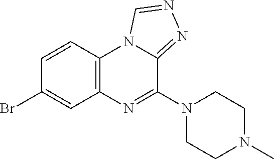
C1(Br)=CC2=C(N3C(=NN=C3)C(N3CCN(C)CC3)=N2)C=C1
